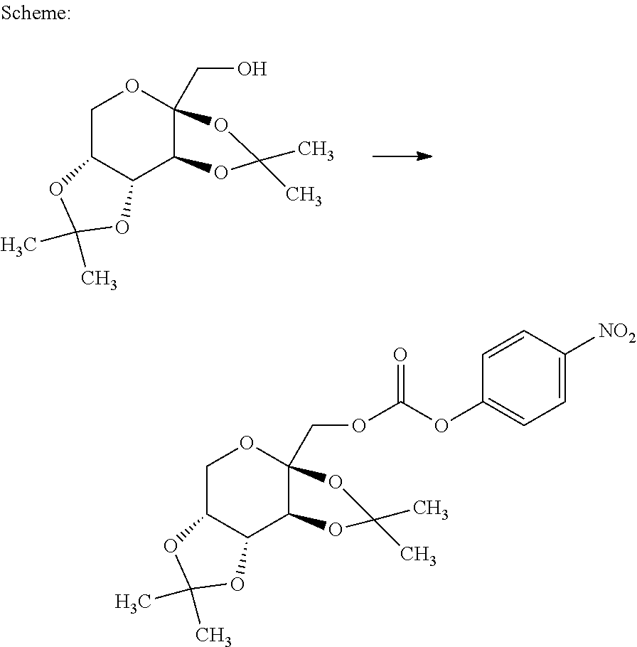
C12C(C3C(CO)(OC1)OC(C)(C)O3)OC(C)(C)O2.C12C(C3C(COC(OC4=CC=C([NO2])C=C4)=O)(OC1)OC(C)(C)O3)OC(C)(C)O2
